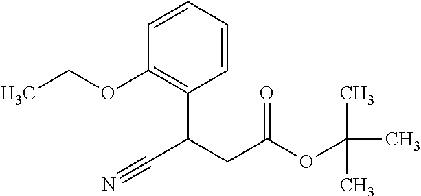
C1=CC=CC(C(CC(OC(C)(C)C)=O)C#N)=C1OCC
